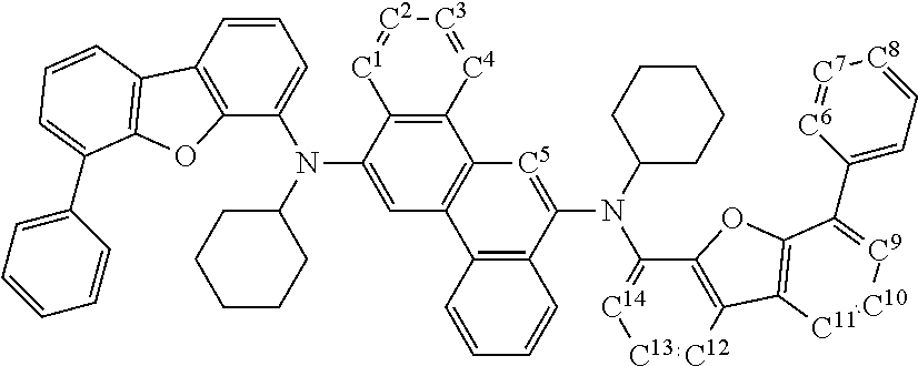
C12=C(C(N(C3CCCCC3)C3=CC=CC4=C3OC3=C4C=CC=C3C3=CC=CC=C3)=CC3=C1[C5]=C(N(C1CCCCC1)C1=[C14][C13]=[C12]C4=C1OC1=C4[C11]=[C10][C9]=C1C1=CC=[C8][C7]=[C6]1)C1=C3C=CC=C1)[C1]=[C2][C3]=[C4]2
